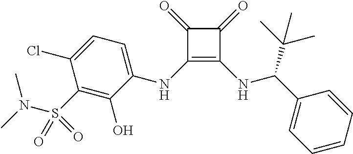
C1(NC2=CC=C(Cl)C(S(N(C)C)(=O)=O)=C2O)=C(NC(C2=CC=CC=C2)C(C)(C)C)C(=O)C1=O
